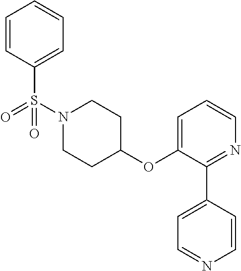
C1(OC2=CC=CN=C2C2=CC=NC=C2)CCN(S(=O)(C2=CC=CC=C2)=O)CC1
